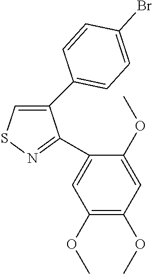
C1(C2=CC=C(Br)C=C2)=CSN=C1C1=CC(OC)=C(OC)C=C1OC
